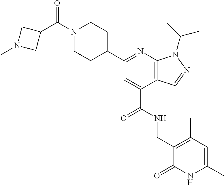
C1(C(N2CCC(C3=NC4=C(C(C(=O)NCC5=C(C)C=C(C)NC5=O)=C3)C=NN4C(C)C)CC2)=O)CN(C)C1
